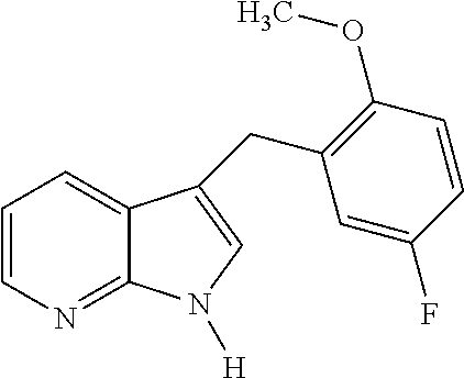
C1=CN=C2C(=C1)C(CC1=C(OC)C=CC(F)=C1)=CN2[H]
